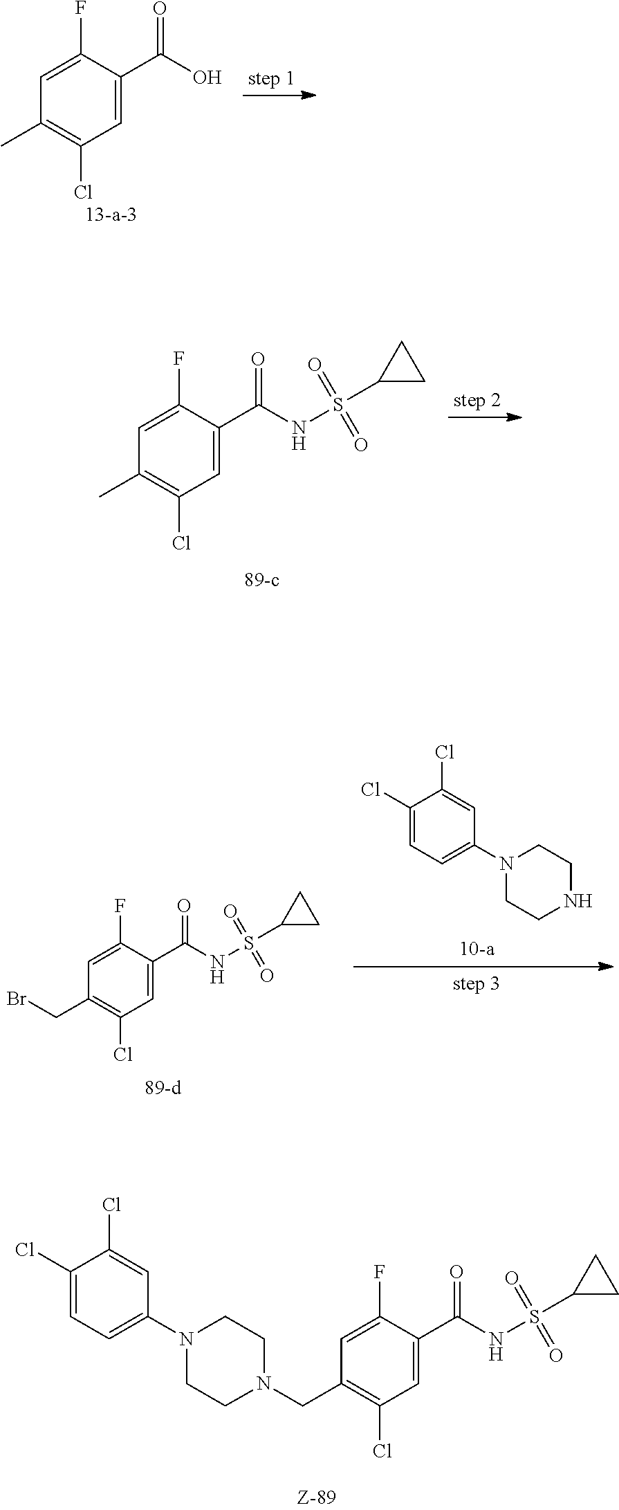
C1=C(F)C(C(O)=O)=CC(Cl)=C1C.C1=C(F)C(C(NS(C2CC2)(=O)=O)=O)=CC(Cl)=C1C.C1(Cl)=CC=C(N2CCNCC2)C=C1Cl.C1=C(F)C(C(NS(C2CC2)(=O)=O)=O)=CC(Cl)=C1CBr.C1=C(F)C(C(NS(C2CC2)(=O)=O)=O)=CC(Cl)=C1CN1CCN(C2=CC=C(Cl)C(Cl)=C2)CC1
